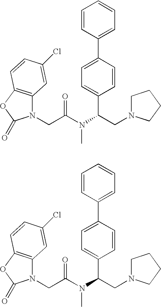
N1(CC(N(C(CN2CCCC2)C2=CC=C(C3=CC=CC=C3)C=C2)C)=O)C2=C(OC1=O)C=CC(Cl)=C2.N1(CC(N(C(CN2CCCC2)C2=CC=C(C3=CC=CC=C3)C=C2)C)=O)C2=C(OC1=O)C=CC(Cl)=C2
